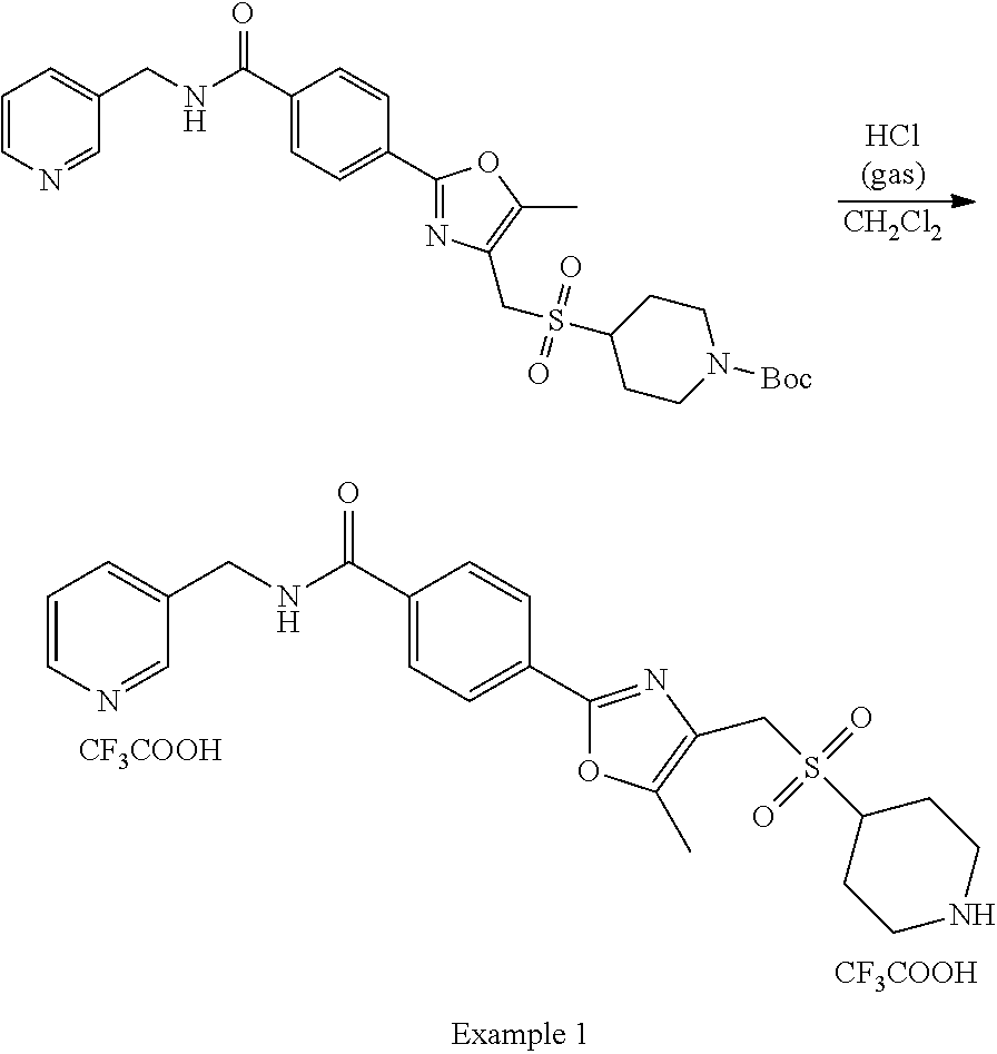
[CH2Cl2].C1(CNC(C2=CC=C(C3=NC(CS(C4CCN([Boc])CC4)(=O)=O)=C(C)O3)C=C2)=O)=CC=CN=C1.C1(CNC(C2=CC=C(C3=NC(CS(C4CCNCC4)(=O)=O)=C(C)O3)C=C2)=O)=CC=CN=C1.[CF3COOH].[CF3COOH]
